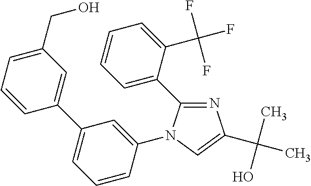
N1=C(C2=CC=CC=C2C(F)(F)F)N(C2=CC(C3=CC(CO)=CC=C3)=CC=C2)C=C1C(C)(O)C
